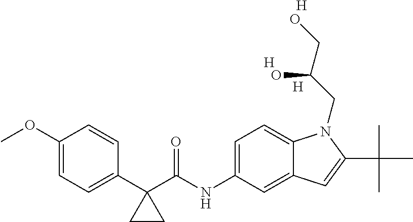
C1(C2(C(NC3=CC=C4C(=C3)C=C(C(C)(C)C)N4CC(CO)O)=O)CC2)=CC=C(OC)C=C1.[H].[H].[H]
